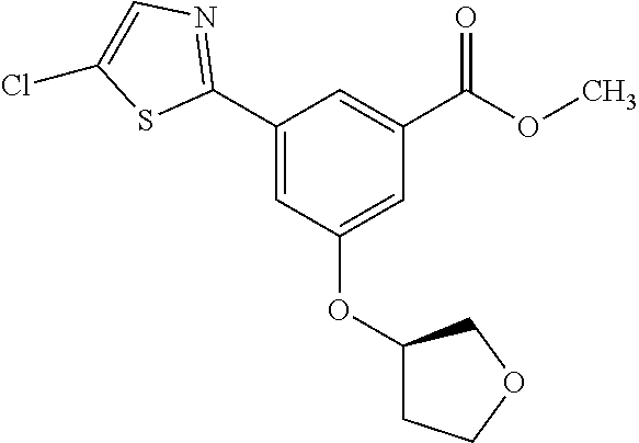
C1=C(OC2CCOC2)C=C(C2=NC=C(Cl)S2)C=C1C(OC)=O
